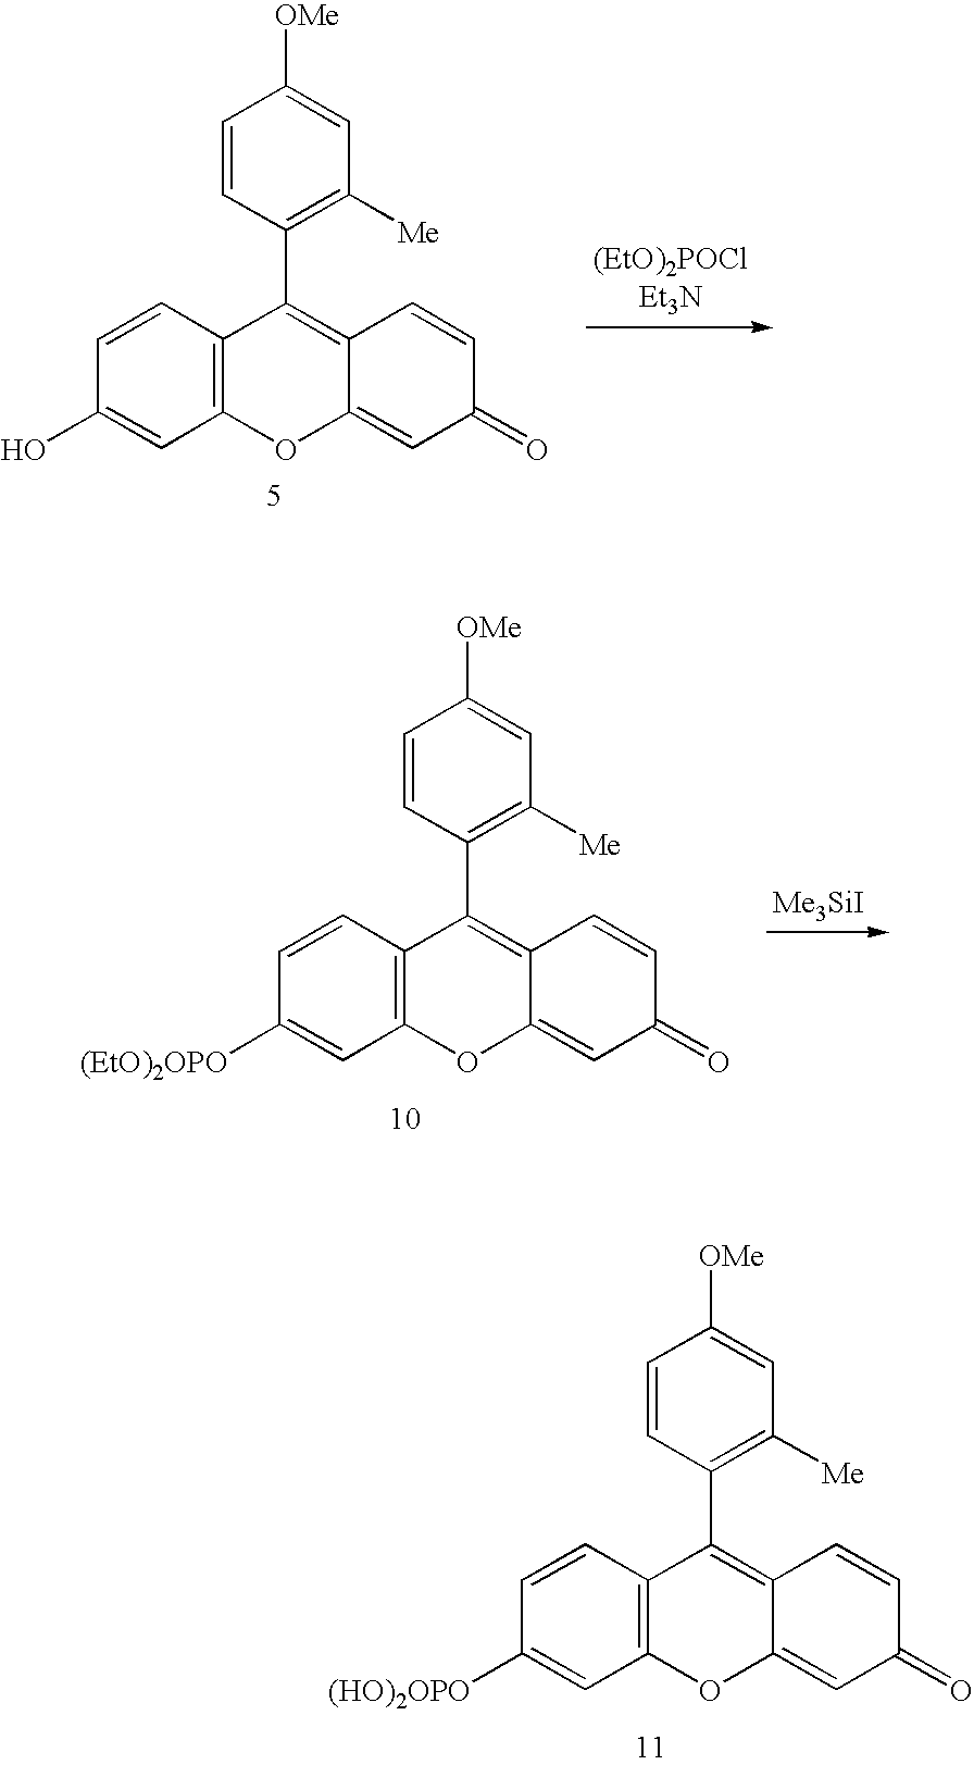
C1=CC2=C(C=C1[(EtO)2OPO])OC1=CC(=O)C=CC1=C2C1=C([Me])C=C([OMe])C=C1.[Me3SiI].C1=CC2=C(C=C1[(HO)2OPO])OC1=CC(=O)C=CC1=C2C1=C([Me])C=C([OMe])C=C1.C1=CC2=C(C=C1O)OC1=CC(=O)C=CC1=C2C1=C([Me])C=C([OMe])C=C1
